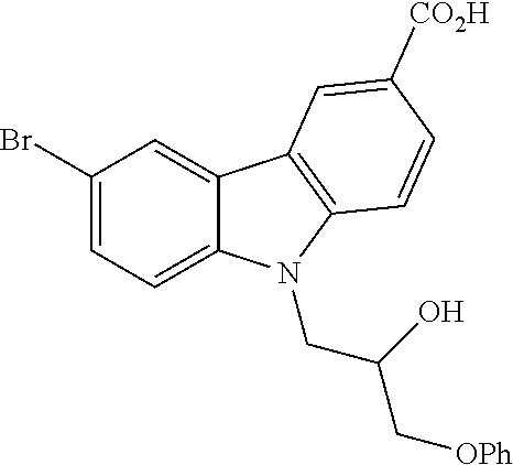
C1(Br)=CC=C2C(=C1)C1=C(N2CC(O)C[OPh])C=CC([CO2H])=C1
